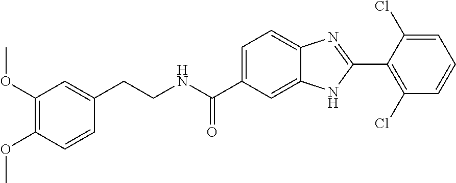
C1(OC)=C(OC)C=CC(CCNC(C2=CC=C3C(=C2)NC(C2=C(Cl)C=CC=C2Cl)=N3)=O)=C1
